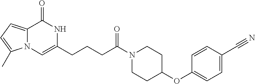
N12C(=CC=C1C)C(=O)NC(CCCC(N1CCC(OC3=CC=C(C#N)C=C3)CC1)=O)=C2
